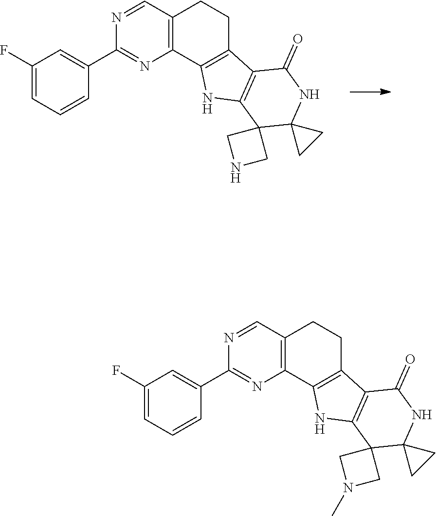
C1(F)=CC=CC(C2=NC3=C(C=N2)CCC2=C3NC3=C2C(=O)NC2(C34CNC4)CC2)=C1.C1(F)=CC=CC(C2=NC3=C(C=N2)CCC2=C3NC3=C2C(=O)NC2(C34CN(C)C4)CC2)=C1
